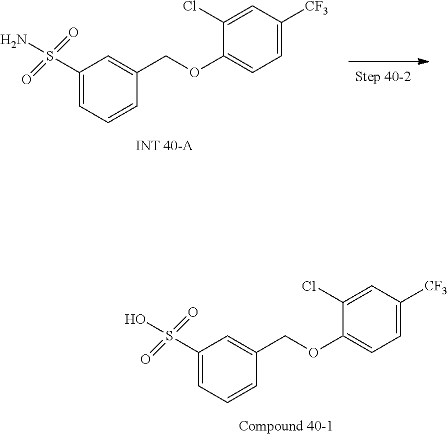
C1(S(O)(=O)=O)=CC=CC(COC2=CC=C([CF3])C=C2Cl)=C1.C1(S(N)(=O)=O)=CC=CC(COC2=CC=C([CF3])C=C2Cl)=C1
